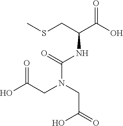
O=C(O)C(NC(=O)N(CC(=O)O)CC(O)=O)CSC
